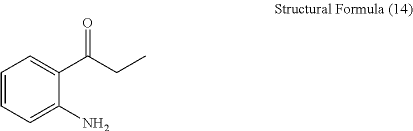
C1=CC=C(N)C(C(CC)=O)=C1
